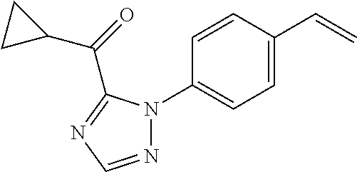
C1=CC(C=C)=CC=C1N1N=CN=C1C(C1CC1)=O
